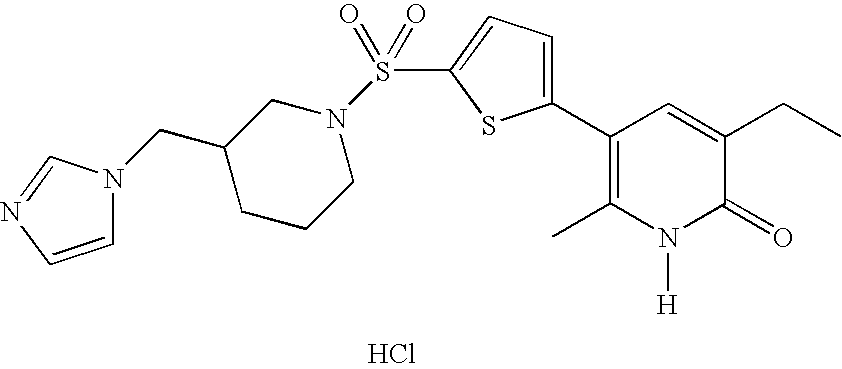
C1(C2=CC=C(S(=O)(=O)N3CC(CN4C=CN=C4)CCC3)S2)=C(C)N([H])C(=O)C(CC)=C1.Cl
